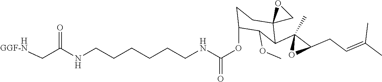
N(CCCCCCNC(OC1CCC2(C(C3(C)OC3CC=C(C)C)C1OC)CO2)=O)C(=O)C[HGGF-N]
